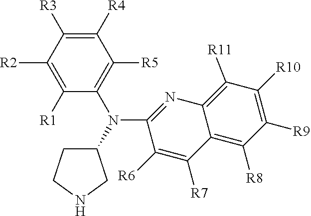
C1([R1])=C([R2])C([R3])=C([R4])C([R5])=C1N(C1=NC2=C([R11])C([R10])=C([R9])C([R8])=C2C([R7])=C1[R6])C1CCNC1
